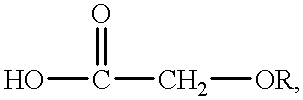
OC(C[OR])=O
